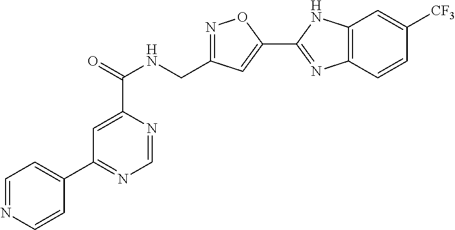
C1=NC(C(=O)NCC2=NOC(C3=NC4=C(N3)C=C([CF3])C=C4)=C2)=CC(C2=CC=NC=C2)=N1
